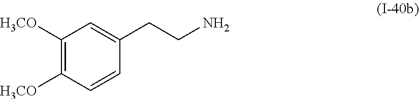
C1([H3CO])=C([H3CO])C=CC(CCN)=C1
